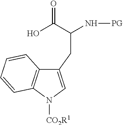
C1(CC(N[PG])C(O)=O)=CN([CO2R1])C2=C1C=CC=C2
